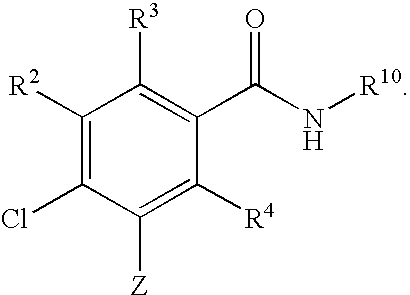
C1([R2])=C(Cl)C([Z])=C([R4])C(C(N[R10])=O)=C1[R3]
